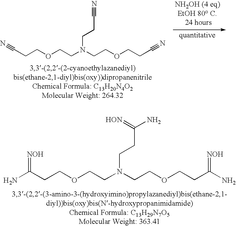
O(CCN(CCOCCC#N)CCC#N)CCC#N.NC(CCOCCN(CCOCCC(N)=[NOH])CCC(N)=[HON])=[NOH]
